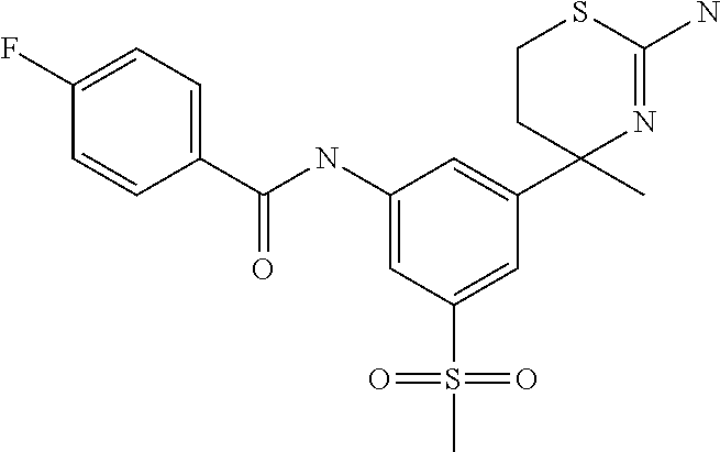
C1(C(NC2=CC(S(C)(=O)=O)=CC(C3(C)N=C(N)SCC3)=C2)=O)=CC=C(F)C=C1
